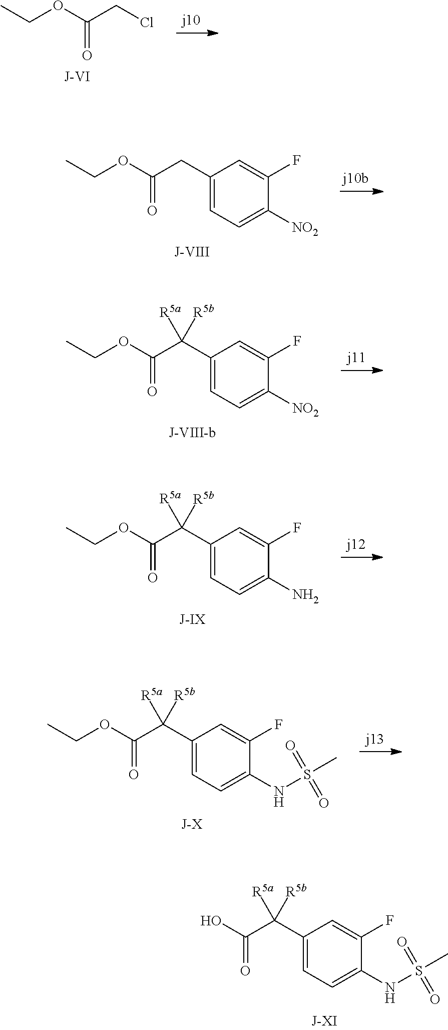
CCOC(CCl)=O.CCOC(CC1=CC=C([NO2])C(F)=C1)=O.CCOC(=O)C(C1=CC=C([NO2])C(F)=C1)([R5a])[R5b].CCOC(=O)C(C1=CC=C(N)C(F)=C1)([R5a])[R5b].CCOC(=O)C(C1=CC=C(NS(C)(=O)=O)C(F)=C1)([R5a])[R5b].OC(=O)C(C1=CC=C(NS(C)(=O)=O)C(F)=C1)([R5a])[R5b]
